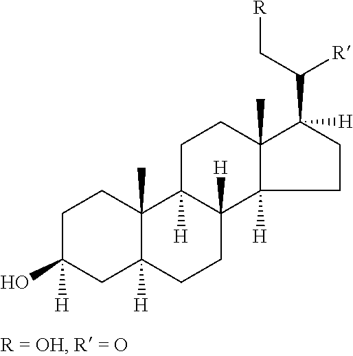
C1C(O)([H])CC2([H])C(C)(C1)C1([H])C([H])(CC2)C2([H])C(C)(CC1)C(C(C[R])[R])([H])CC2
